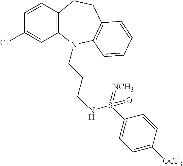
C1=CC(Cl)=CC2=C1CCC1=C(N2CCCNS(C2=CC=C([OCF3])C=C2)(=[NCH3])=O)C=CC=C1
